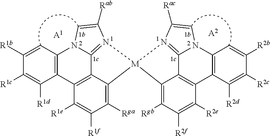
[A1].C12=C(C=C([R1b])C([R1c])=C1[R1d])N1C3=N(C([Rab])=C1)[M]1(C4=C([Rga])C([R1f])=C([R1e])C2=C34)C2=C([Rgb])C([R2f])=C([R2e])C3=C2C2=N1C([Rac])=CN2C1=C3C([R2d])=C([R2c])C([R2b])=C1.[A2]
